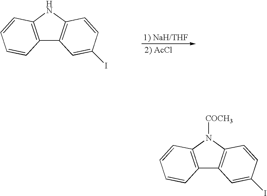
[1) NaH/THF].[2) AcCl].C12=C(NC3=C1C=C(I)C=C3)C=CC=C2.C12=C(N([COCH3])C3=C1C=C(I)C=C3)C=CC=C2
